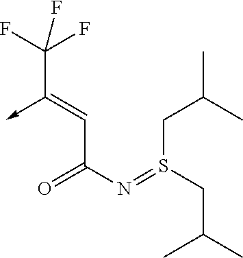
C(C(N=S(CC(C)C)CC(C)C)=O)=C(->C)C(F)(F)F
